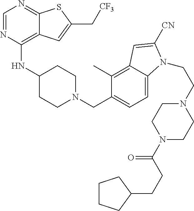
C1=NC(NC2CCN(CC3=CC=C4C(=C3C)C=C([CN])N4CCN3CCN(C(=O)CCC4CCCC4)CC3)CC2)=C2C(=N1)SC(C[CF3])=C2
